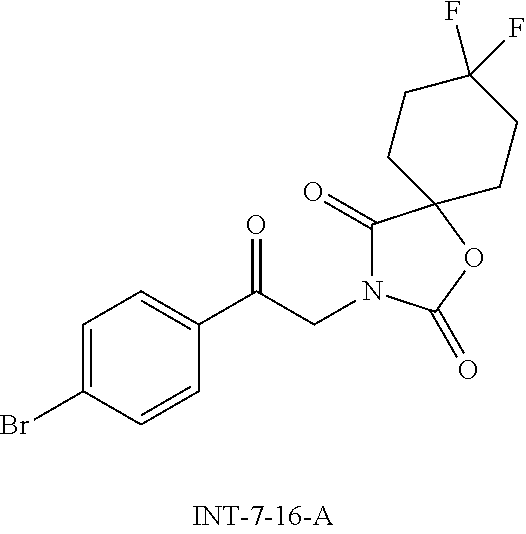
C1(C(CN2C(=O)C3(OC2=O)CCC(F)(F)CC3)=O)=CC=C(Br)C=C1
